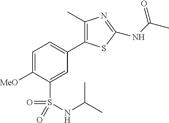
C1=C([MeO])C(S(=O)(=O)NC(C)C)=CC(C2=C(C)N=C(NC(C)=O)S2)=C1
